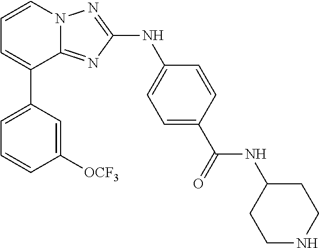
C1=CN2C(=NC(NC3=CC=C(C(=O)NC4CCNCC4)C=C3)=N2)C(C2=CC=CC([OCF3])=C2)=C1
